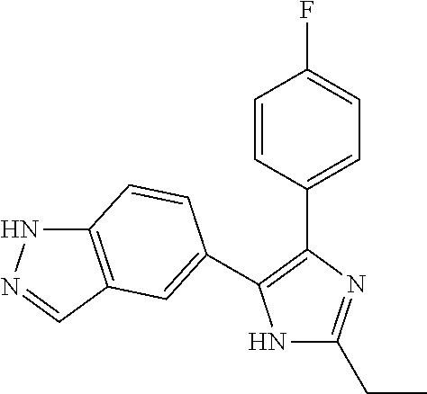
N1C(CC)=NC(C2=CC=C(F)C=C2)=C1C1=CC2=C(NN=C2)C=C1
